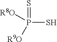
P(=S)([R8O])([R9O])S
